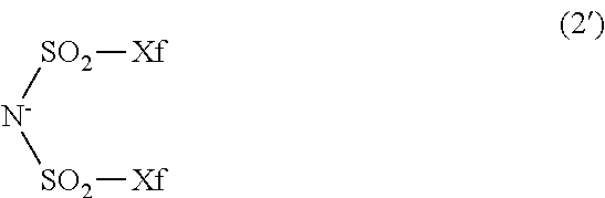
[N-]([SO2][Xf])[SO2][Xf]
